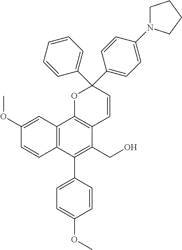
C1(OC)=CC2=C(C=C1)C(C1=CC=C(OC)C=C1)=C(CO)C1=C2OC(C2=CC=CC=C2)(C2=CC=C(N3CCCC3)C=C2)C=C1
